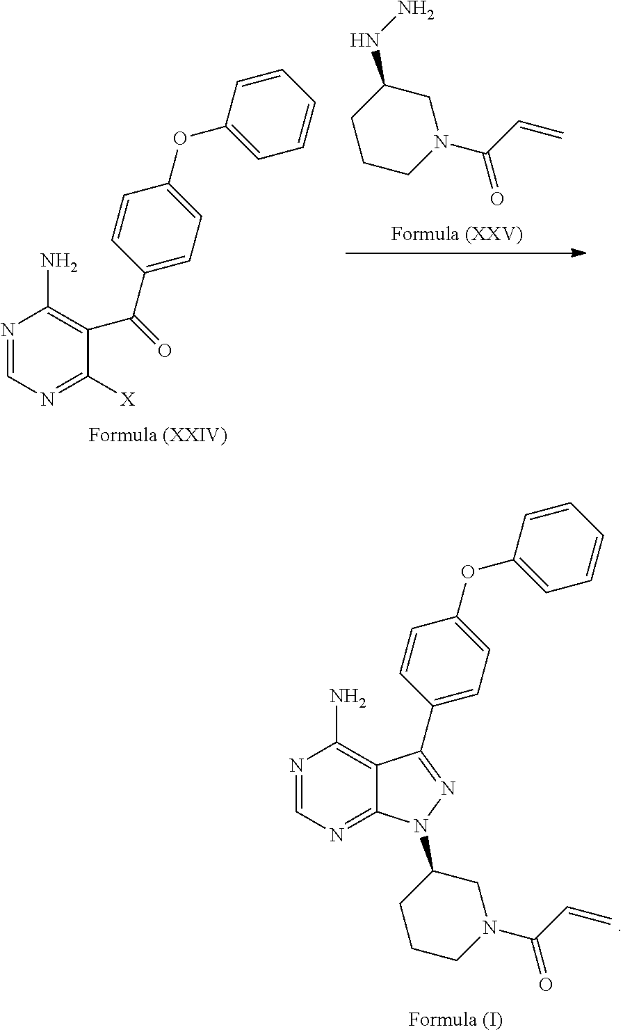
N1=CN=C2C(=C1N)C(C1=CC=C(OC3=CC=CC=C3)C=C1)=NN2C1CCCN(C(C=C)=O)C1.C1CN(C(C=C)=O)CC(NN)C1.N1=CN=C([X])C(C(C2=CC=C(OC3=CC=CC=C3)C=C2)=O)=C1N
